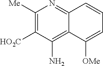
C1([Me])=C([HO2C])C(N)=C2C(=N1)C=CC=C2[OMe]
